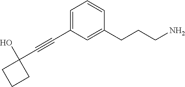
C(#CC1=CC=CC(CCCN)=C1)C1(O)CCC1
